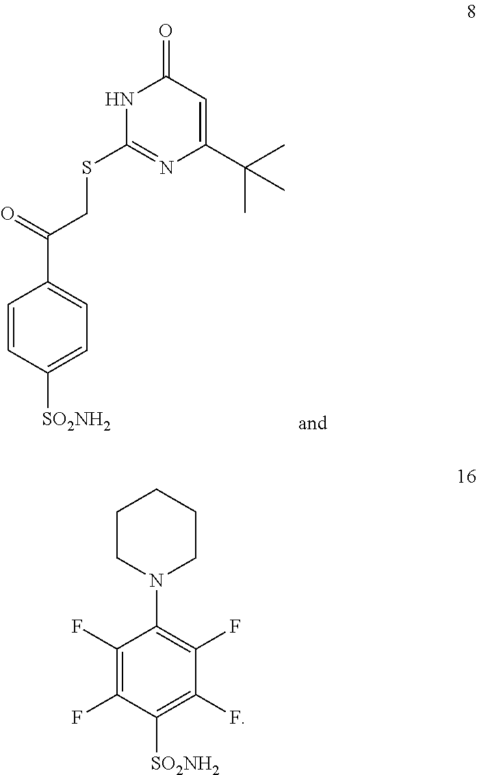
C1(C(=O)CSC2=NC(C(C)(C)C)=CC(=O)N2)=CC=C([SO2NH2])C=C1.C1(N2CCCCC2)=C(F)C(F)=C([SO2NH2])C(F)=C1F
